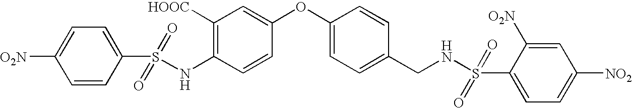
C1(NS(C2=CC=C([O2N])C=C2)(=O)=O)=C([HOOC])C=C(OC2=CC=C(CNS(C3=CC=C([NO2])C=C3[O2N])(=O)=O)C=C2)C=C1
